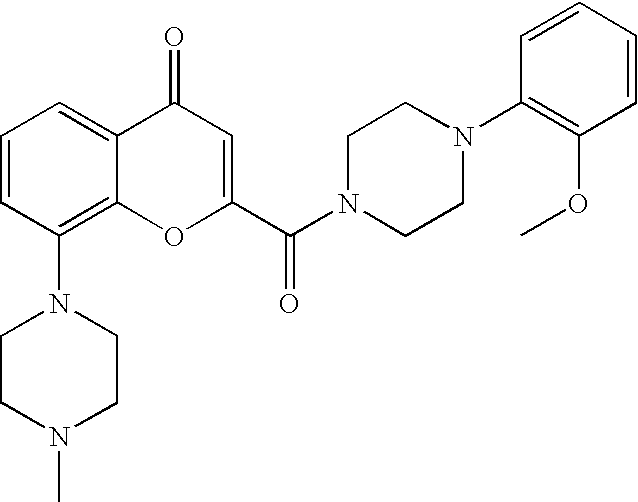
C1=CC(N2CCN(C)CC2)=C2C(=C1)C(=O)C=C(C(N1CCN(C3=C(OC)C=CC=C3)CC1)=O)O2
